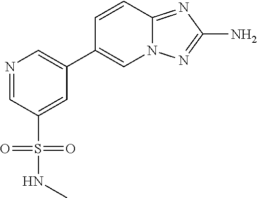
N1=CC(S(=O)(=O)NC)=CC(C2=CN3C(=NC(N)=N3)C=C2)=C1
